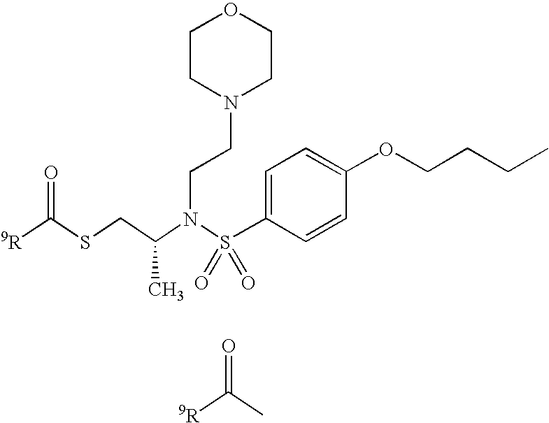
O=C(SCC(N(S(C1=CC=C(OCCCC)C=C1)(=O)=O)CCN1CCOCC1)C)[9R].O=C(C)[9R]
